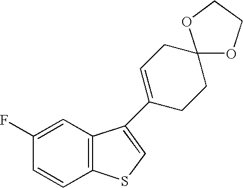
C1(F)=CC2=C(C=C1)SC=C2C1=CCC2(OCCO2)CC1
